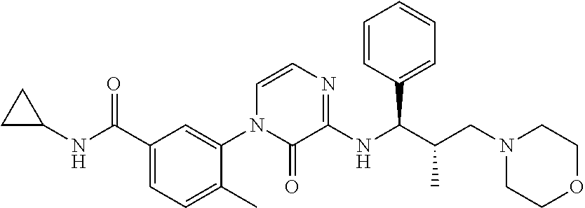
C1(C(NC2CC2)=O)=CC=C(C)C(N2C(=O)C(NC(C(CN3CCOCC3)C)C3=CC=CC=C3)=NC=C2)=C1
